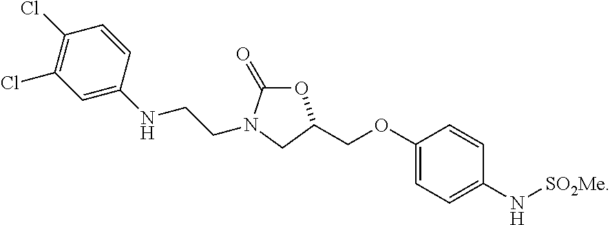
C(OC1=CC=C(N[SO2Me])C=C1)C1OC(=O)N(CCNC2=CC(Cl)=C(Cl)C=C2)C1
